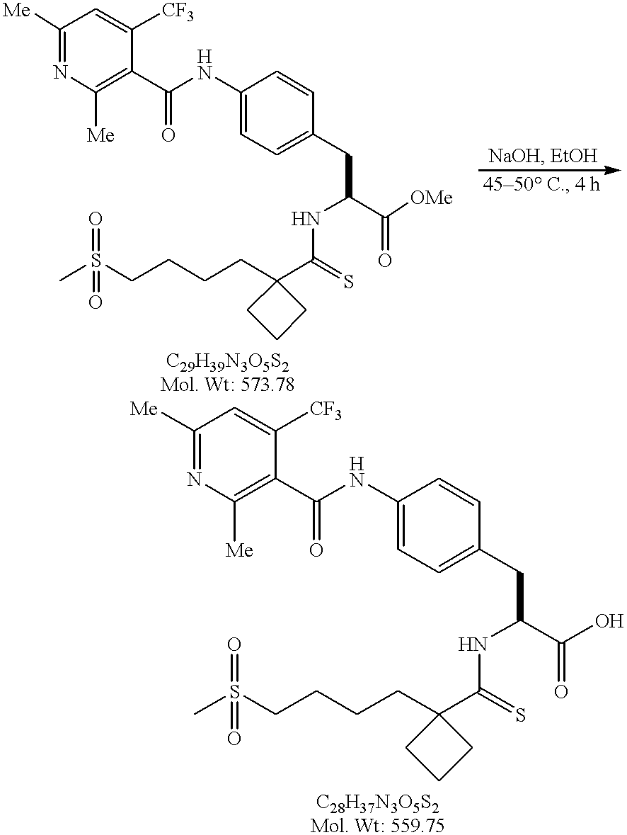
N1=C([Me])C=C([CF3])C(C(NC2=CC=C(CC(NC(=S)C3(CCCCS(C)(=O)=O)CCC3)C(=O)[OMe])C=C2)=O)=C1[Me].N1=C([Me])C=C([CF3])C(C(NC2=CC=C(CC(NC(=S)C3(CCCCS(C)(=O)=O)CCC3)C(=O)O)C=C2)=O)=C1[Me]
